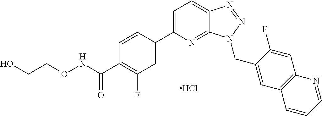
C1=CC(C2=CC=C3C(=N2)N(CC2=CC4=C(C=C2F)N=CC=C4)N=N3)=CC(F)=C1C(NOCCO)=O.Cl
